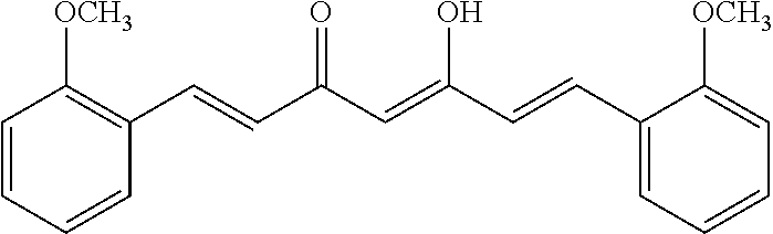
C1=CC=CC(C=CC(C=C(O)C=CC2=CC=CC=C2[OCH3])=O)=C1[OCH3]
